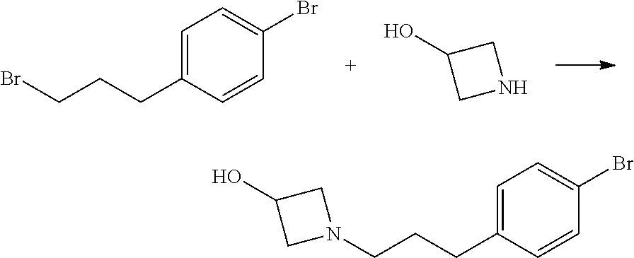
C(CCC1=CC=C(Br)C=C1)Br.OC1CNC1.OC1CN(CCCC2=CC=C(Br)C=C2)C1
